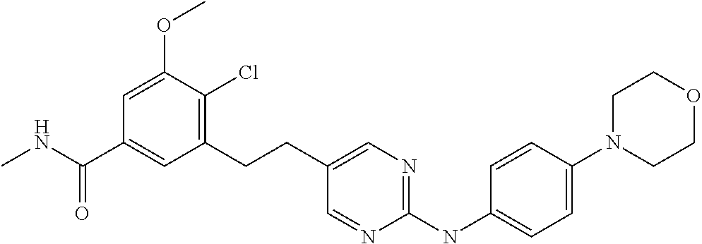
CNC(C1=CC(CCC2=CN=C(NC3=CC=C(N4CCOCC4)C=C3)N=C2)=C(Cl)C(OC)=C1)=O
